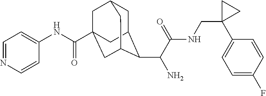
C1C2C(C(C(NCC3(C4=CC=C(F)C=C4)CC3)=O)N)C3CC(C(NC4=CC=NC=C4)=O)(CC1C3)C2
